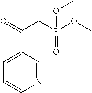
C(C1=CC=CN=C1)(=O)CP(OC)(OC)=O
